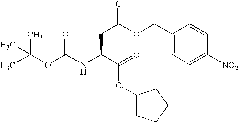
C1(COC(CC(NC(OC(C)(C)C)=O)C(=O)OC2CCCC2)=O)=CC=C([NO2])C=C1
